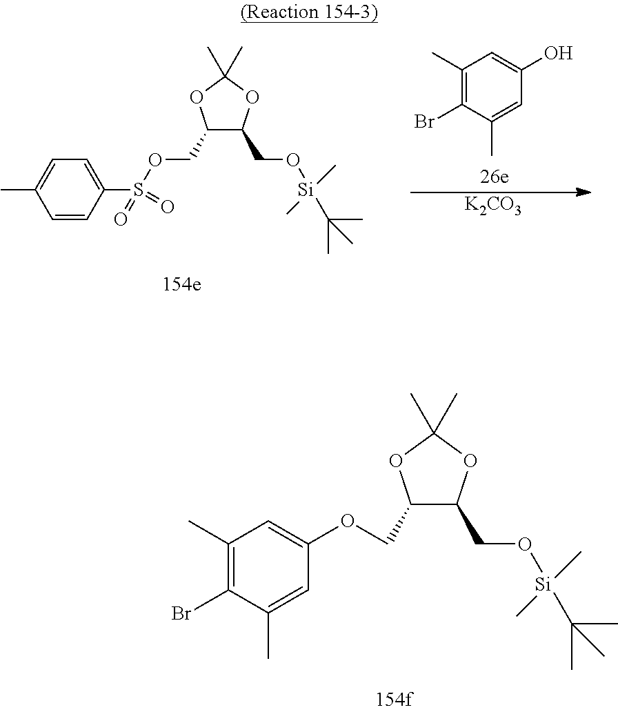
C1(C)=C(Br)C(C)=CC(O)=C1.[K2CO3].C1(COS(C2=CC=C(C)C=C2)(=O)=O)C(CO[Si](C(C)(C)C)(C)C)OC(C)(C)O1.C1(COC2=CC(C)=C(Br)C(C)=C2)C(CO[Si](C(C)(C)C)(C)C)OC(C)(C)O1
